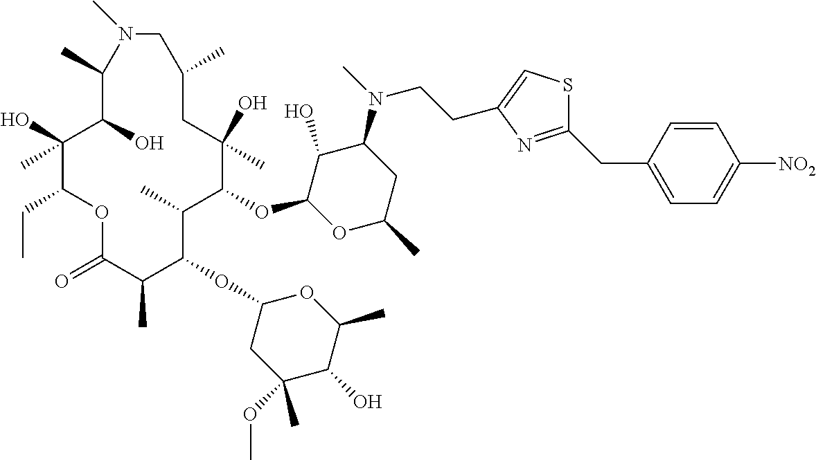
C1(O)C(OC2C(C)C(OC3CC(OC)(C)C(O)C(C)O3)C(C)C(=O)OC(CC)C(O)(C)C(O)C(C)N(C)CC(C)CC2(O)C)OC(C)CC1N(C)CCC1=CSC(CC2=CC=C([NO2])C=C2)=N1
